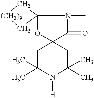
[(CH2)9]1CC2(C1)OC1(C(=O)N2C)CC(C)(C)N([H])C(C)(C)C1
